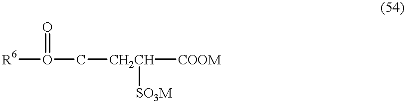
[R6]O(=O)C[CH2CH]([COOM])[SO3M]
